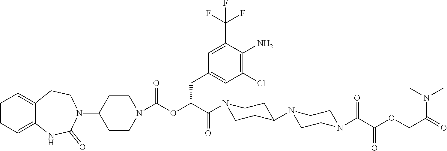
C1=CC=C2C(=C1)CCN(C1CCN(C(OC(C(=O)N3CCC(N4CCN(C(C(OCC(N(C)C)=O)=O)=O)CC4)CC3)CC3=CC(Cl)=C(N)C(C(F)(F)F)=C3)=O)CC1)C(=O)N2
